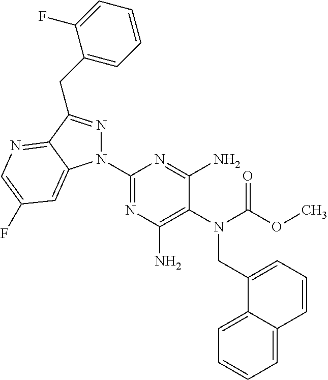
C1(N2N=C(CC3=CC=CC=C3F)C3=NC=C(F)C=C23)=NC(N)=C(N(C(OC)=O)CC2=CC=CC3=CC=CC=C23)C(N)=N1
